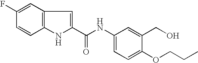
C1=C(F)C=CC2=C1C=C(C(NC1=CC=C(OCCC)C(CO)=C1)=O)N2
